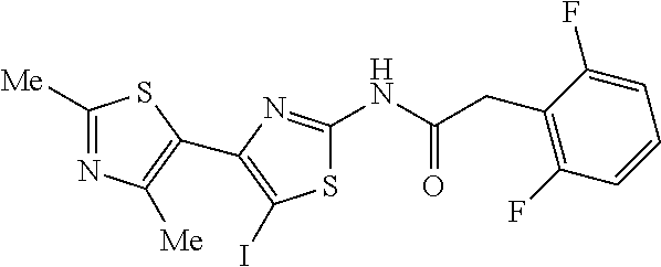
S1C(NC(CC2=C(F)C=CC=C2F)=O)=NC(C2=C([Me])N=C([Me])S2)=C1I
